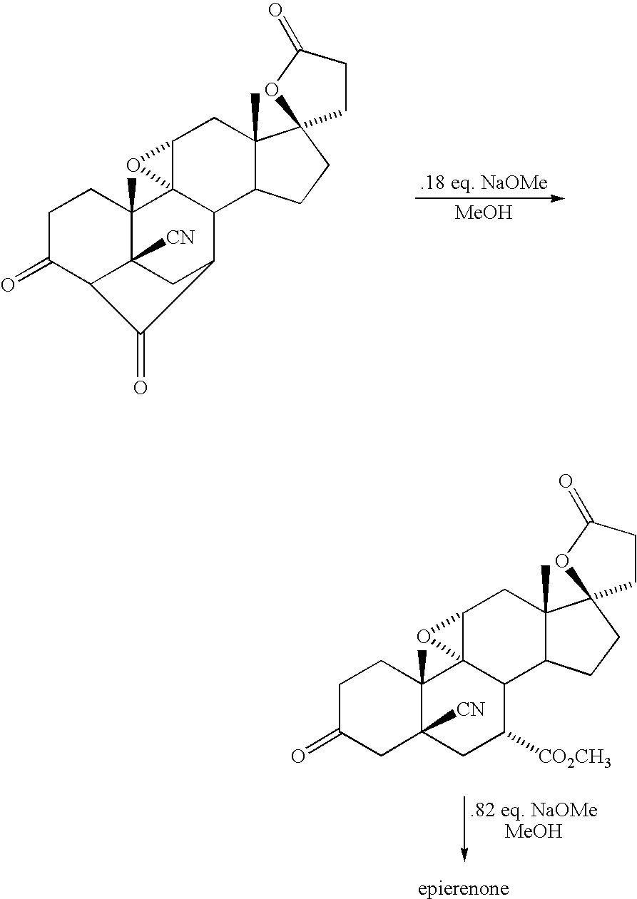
[.18 eq. NaOMe].[MeOH].C1C(=O)C2C3([CN])C(C)(C1)C14C(C(C3)C2=O)C2C(C)(CC1O4)C1(CC2)CCC(=O)O1.C1C(=O)CC2([CN])C(C)(C1)C13C(C([CO2CH3])C2)C2C(C)(CC1O3)C1(CC2)OC(=O)CC1
